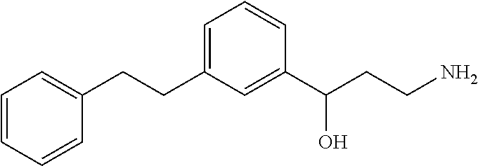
C1=CC=CC(CCC2=CC=CC(C(CCN)O)=C2)=C1
